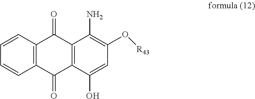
C12=C(C(O)=CC(O[R43])=C1N)C(=O)C1=C(C2=O)C=CC=C1
